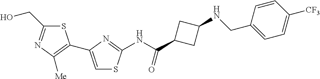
S1C(CO)=NC([Me])=C1C1=CSC(NC(C2CC(NCC3=CC=C([CF3])C=C3)C2)=O)=N1
